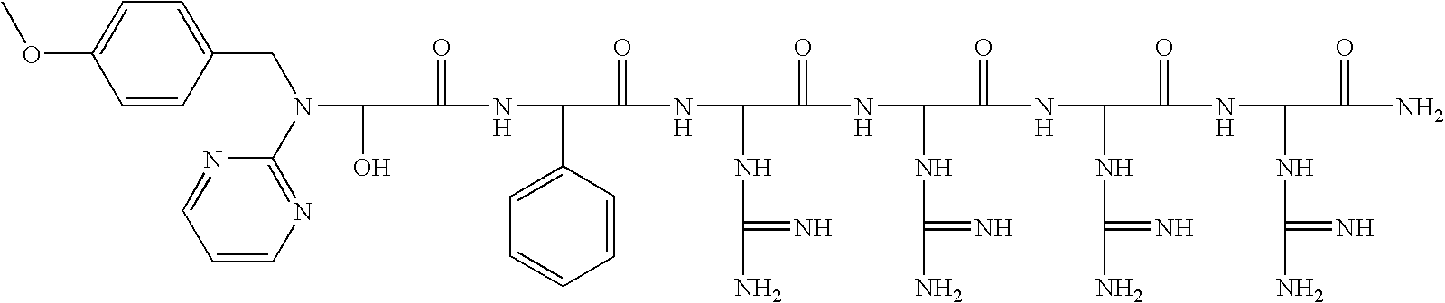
C(=O)(NC(C1=CC=CC=C1)C(=O)NC(NC(N)=N)C(=O)NC(NC(N)=N)C(=O)NC(NC(N)=N)C(=O)NC(NC(N)=N)C(=O)N)C(O)N(C1=NC=CC=N1)CC1=CC=C(OC)C=C1
